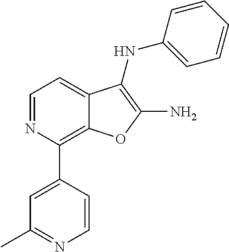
N1=CC=C2C(=C1C1=CC(C)=NC=C1)OC(N)=C2NC1=CC=CC=C1
